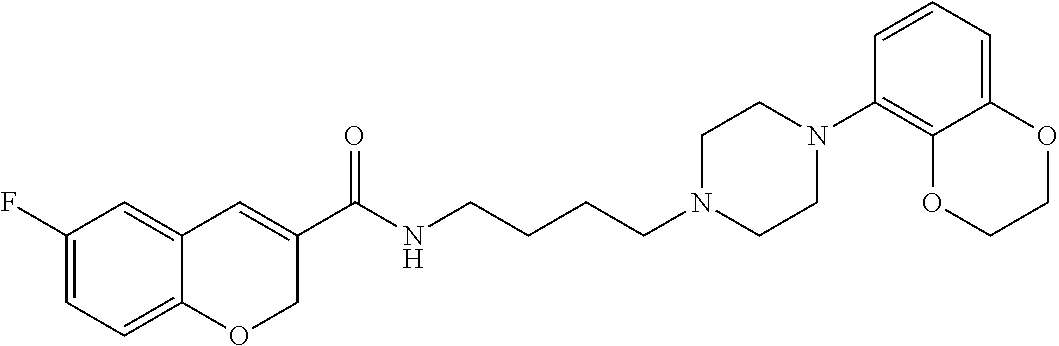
C1(F)=CC=C2C(=C1)C=C(C(NCCCCN1CCN(C3=C4C(=CC=C3)OCCO4)CC1)=O)CO2
